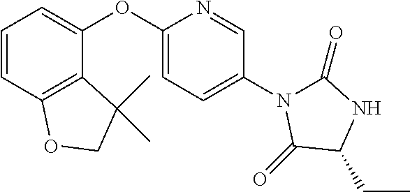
C1=CC2=C(C(OC3=CC=C(N4C(=O)NC(CC)C4=O)C=N3)=C1)C(C)(C)CO2
